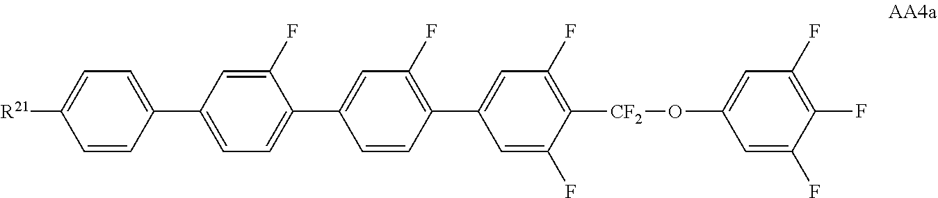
[R21]C1=CC=C(C2=CC=C(C3=CC(F)=C(C4=CC(F)=C([CF2]OC5=CC(F)=C(F)C(F)=C5)C(F)=C4)C=C3)C(F)=C2)C=C1
